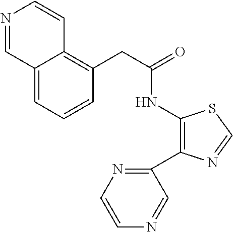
N1=CC2=CC=CC(CC(NC3=C(C4=NC=CN=C4)N=CS3)=O)=C2C=C1
